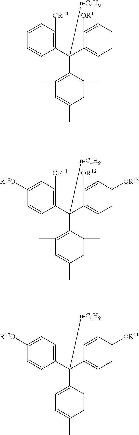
C1(C(C2=C([OR10])C=CC=C2)(C2=C(C)C=C(C)C=C2C)[n-C4H9])=CC=CC=C1[OR11].C1(C(C2=C([OR11])C=C([R10O])C=C2)(C2=C(C)C=C(C)C=C2C)[n-C4H9])=CC=C([OR13])C=C1[OR12].C1(C(C2=CC=C([R10O])C=C2)(C2=C(C)C=C(C)C=C2C)[n-C4H9])=CC=C([OR11])C=C1
